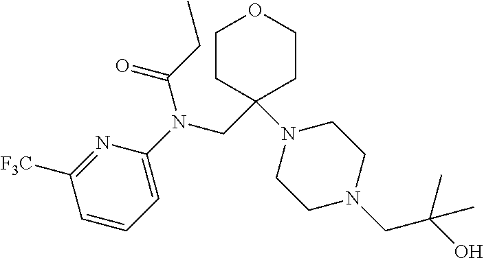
C1=C(N(C(=O)CC)CC2(N3CCN(CC(C)(O)C)CC3)CCOCC2)N=C([F3C])C=C1
